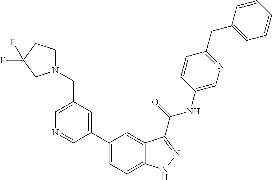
C1(CN2CCC(F)(F)C2)=CN=CC(C2=CC=C3C(=C2)C(C(NC2=CN=C(CC4=CC=CC=C4)C=C2)=O)=NN3)=C1
